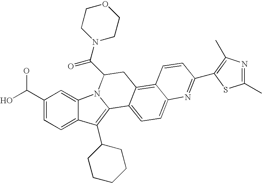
C12=C(C3CCCCC3)C3=CC=C(C(O)O)C=C3N1C(C(N1CCOCC1)=O)CC1=C3C(=CC=C21)N=C(C1=C(C)N=C(C)S1)C=C3
